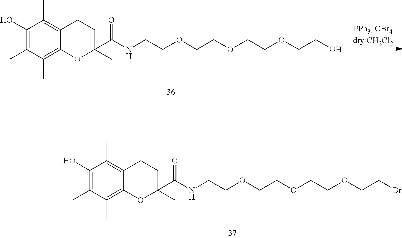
C1(O)=C(C)C(C)=C2C(=C1C)CCC(C)(C(NCCOCCOCCOCCBr)=O)O2.C1(O)=C(C)C(C)=C2C(=C1C)CCC(C)(C(NCCOCCOCCOCCO)=O)O2
